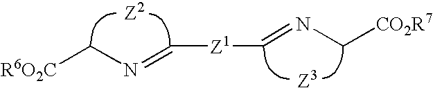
[R6O2C]CN=C[Z1]C=NC[CO2R7].[Z2].[Z3]
